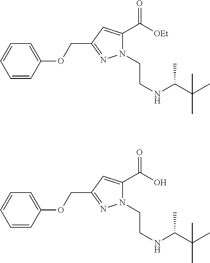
C1=CC(OCC2=NN(CCNC(C(C)(C)C)C)C(C([OEt])=O)=C2)=CC=C1.C1=CC(OCC2=NN(CCNC(C(C)(C)C)C)C(C(O)=O)=C2)=CC=C1
